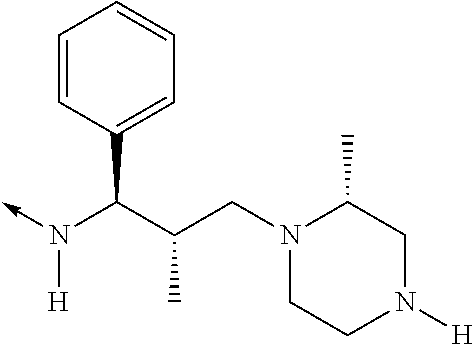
C(N(->C)[H])(C1=CC=CC=C1)C(CN1CCN([H])CC1C)C
